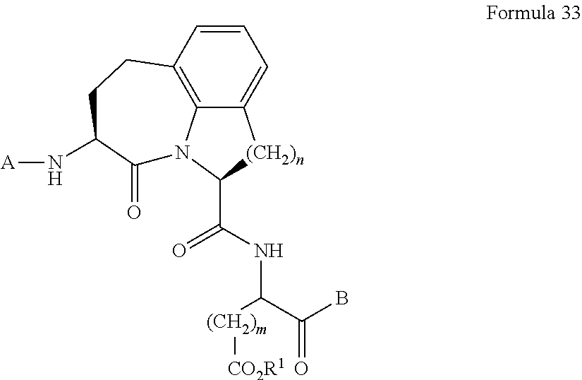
C1=CC2=C3C(=C1)[(CH2)n]C(C(=O)NC([(CH2)m][CO2R1])C(=O)B)N3C(=O)C(N[A])CC2
